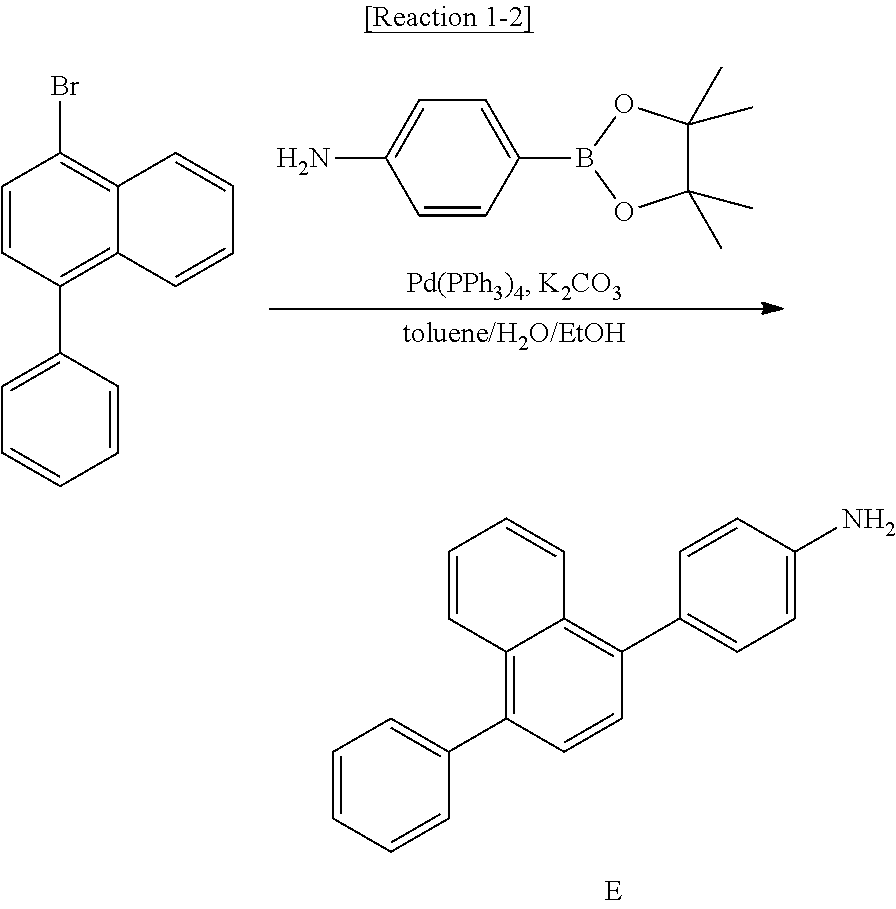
C1=CC=CC(C2=C3C(=C(C4=CC=C(N)C=C4)C=C2)C=CC=C3)=C1.C1(B2OC(C)(C)C(C)(C)O2)=CC=C(N)C=C1.C1=CC(C2=CC=CC=C2)=C2C(=C1Br)C=CC=C2
